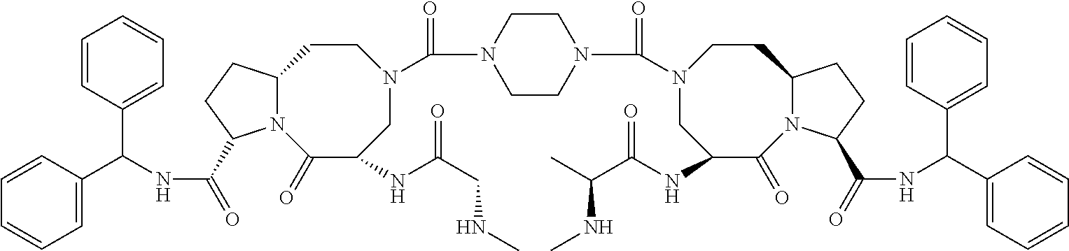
C1=CC(C(NC(=O)C2N3C(CC2)CCN(C(=O)N2CCN(C(=O)N4CC(NC(C(C)NC)=O)C(=O)N5C(CC4)CCC5C(=O)NC(C4=CC=CC=C4)C4=CC=CC=C4)CC2)CC(NC(CNC)=O)C3=O)C2=CC=CC=C2)=CC=C1
